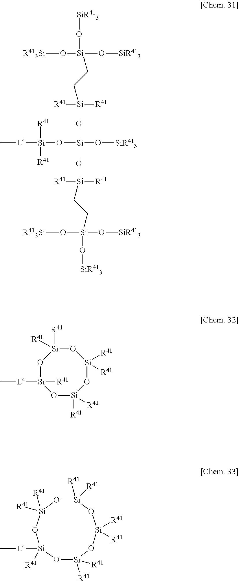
[SiR413]O[Si](O[SiR413])(CC[Si]([R41])(O[Si](O[SiR413])(O[Si](CC[Si](O[R413Si])(O[SiR413])O[SiR413])([R41])[R41])O[Si]([R41])([L4]C)[R41])[R41])O[R413Si].O1[Si]([L4]C)([R41])O[Si]([R41])([R41])O[Si]([R41])([R41])O[Si]1([R41])[R41].O1[Si]([L4]C)([R41])O[Si]([R41])([R41])O[Si]([R41])([R41])O[Si]([R41])([R41])O[Si]1([R41])[R41]
